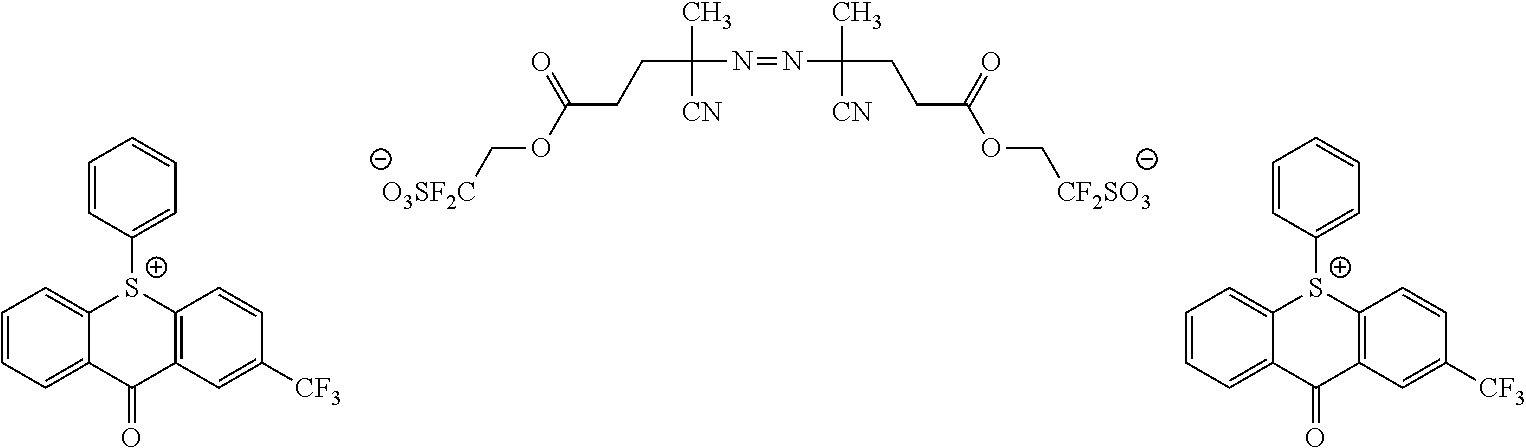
C(C(N=NC(CCC(OC[CF2SO3])=O)(C)[CN])(C)[CN])CC(OC[O3SF2C])=O.C1=CC=C2C(=C1)[S+](C1=CC=CC=C1)C1=C(C=C([CF3])C=C1)C2=O.C1=CC=C2C(=C1)[S+](C1=CC=CC=C1)C1=C(C=C([CF3])C=C1)C2=O
